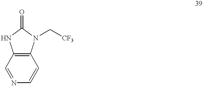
C12=C(C=NC=C1)NC(=O)N2C[CF3]
